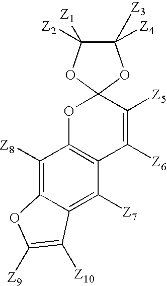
C1([Z8])=C2C(=C([Z7])C3=C1OC1(C([Z5])=C3[Z6])OC([Z2])([Z1])C([Z4])([Z3])O1)C([Z10])=C([Z9])O2
